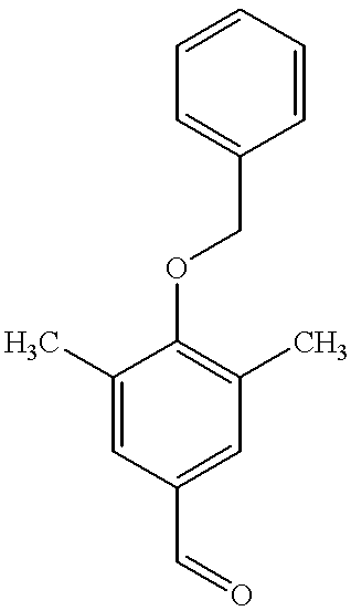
C1(C=O)=CC(C)=C(OCC2=CC=CC=C2)C(C)=C1
